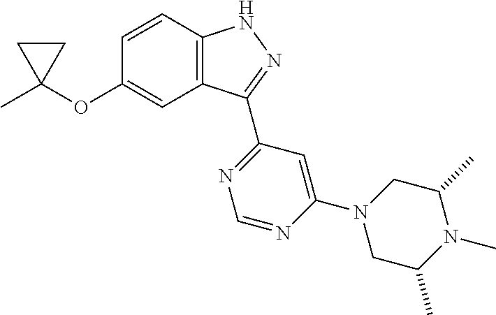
C12=C(C=CC(OC3(C)CC3)=C1)NN=C2C1=NC=NC(N2CC(C)N(C)C(C)C2)=C1
